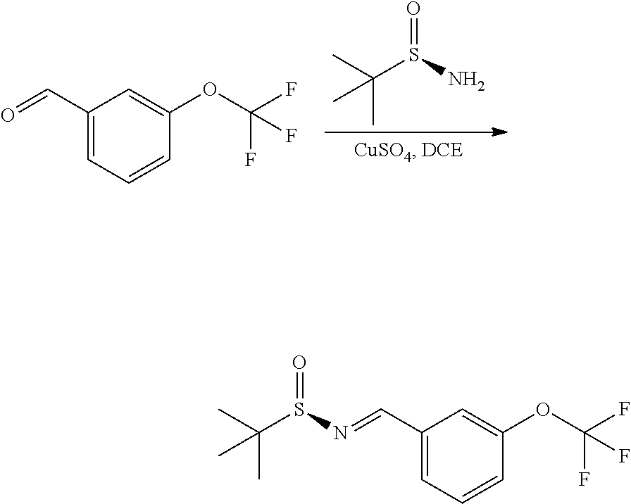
C1(C=NS(=O)C(C)(C)C)=CC=CC(OC(F)(F)F)=C1.O=S(N)C(C)(C)C.C1(C=O)=CC=CC(OC(F)(F)F)=C1
